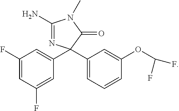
C1(N)=NC(C2=CC=CC(OC(F)F)=C2)(C2=CC(F)=CC(F)=C2)C(=O)N1C
